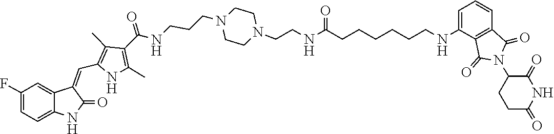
C1CN(CCCNC(C2=C(C)NC(C=C3C4=CC(F)=CC=C4NC3=O)=C2C)=O)CCN1CCNC(=O)CCCCCCNC1=CC=CC2=C1C(=O)N(C1CCC(=O)NC1=O)C2=O
